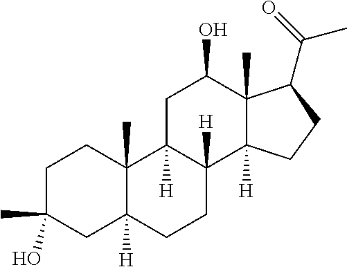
C1C(C)(O)CC2([H])C(C)(C1)C1([H])C([H])(CC2)C2([H])C(C)(C(C(C)=O)CC2)C(O)C1
